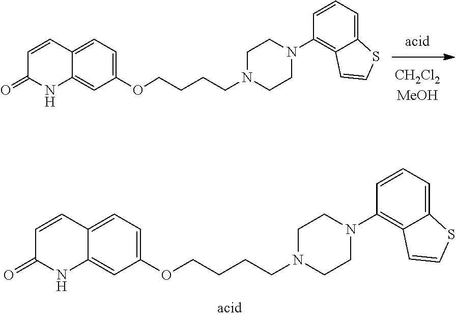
N1(CCCCOC2=CC=C3C(=C2)NC(=O)C=C3)CCN(C2=C3C(=CC=C2)SC=C3)CC1.N1(CCCCOC2=CC=C3C(=C2)NC(=O)C=C3)CCN(C2=C3C(=CC=C2)SC=C3)CC1
